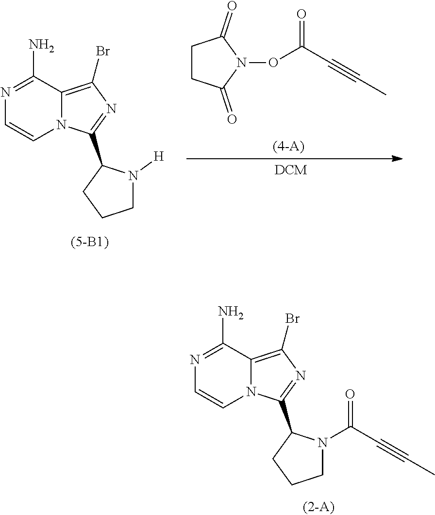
N1=C(N)C2=C(Br)N=C(C3CCCN3C(C#CC)=O)N2C=C1.N1=C(N)C2=C(Br)N=C(C3CCCN3[H])N2C=C1.C1CC(=O)N(OC(C#CC)=O)C1=O
